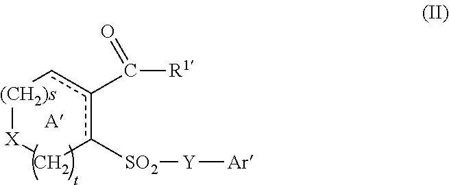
[(CH2)s]1[X]Cc([SO2][Y][Ar])c(C([R1])=O)c1.[A]
